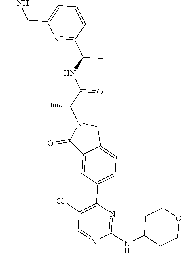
C1(NC2CCOCC2)=NC(C2=CC=C3C(=C2)C(=O)N(C(C(NC(C2=NC(CNC)=CC=C2)C)=O)C)C3)=C(Cl)C=N1
